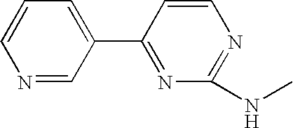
N1=CC(C2=NC(NC)=NC=C2)=CC=C1
